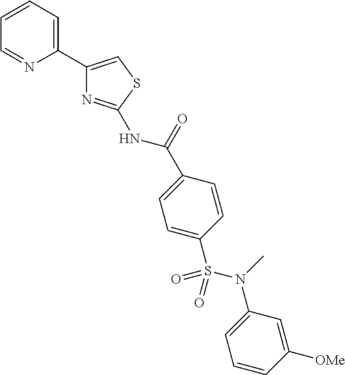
N(C1=NC(C2=CC=CC=N2)=CS1)C(=O)C1=CC=C(S(N(C2=CC=CC([OMe])=C2)C)(=O)=O)C=C1
